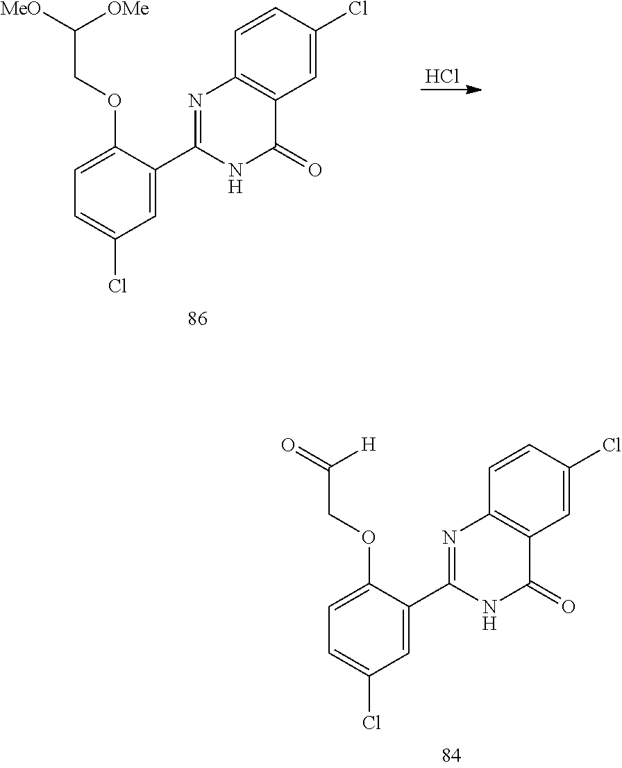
C1=C(OCC(=O)[H])C(C2=NC3=C(C(=O)N2)C=C(Cl)C=C3)=CC(Cl)=C1.C1=C(OCC([MeO])[OMe])C(C2=NC3=C(C(=O)N2)C=C(Cl)C=C3)=CC(Cl)=C1.Cl
